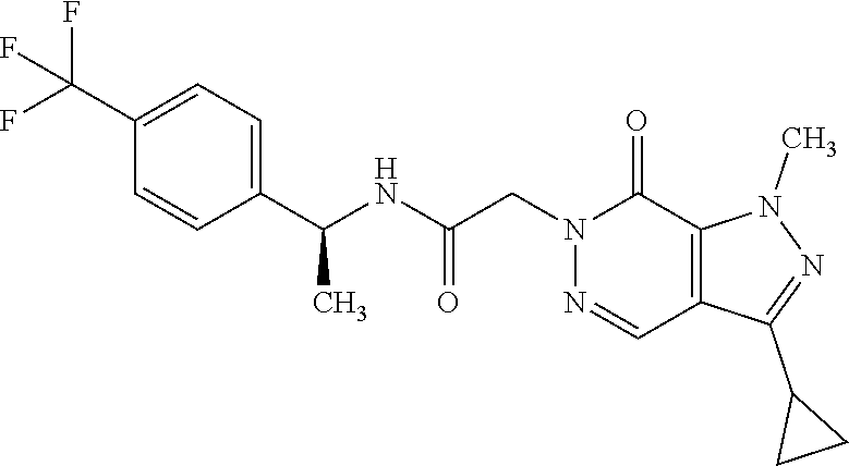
C1(C(F)(F)F)=CC=C(C(NC(CN2C(=O)C3=C(C=N2)C(C2CC2)=NN3C)=O)C)C=C1
